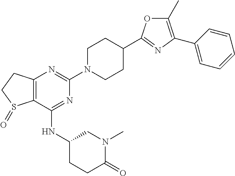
C12=C(N=C(N3CCC(C4=NC(C5=CC=CC=C5)=C(C)O4)CC3)N=C1NC1CCC(=O)N(C)C1)CCS2=O
